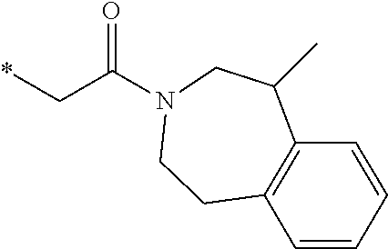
N1(C(C*)=O)CCC2=C(C(C)C1)C=CC=C2
